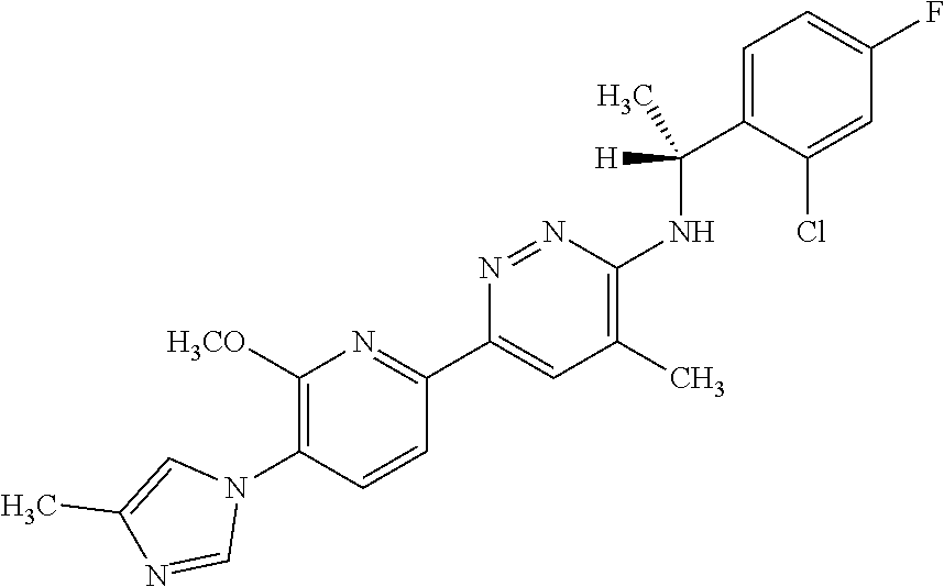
N1=NC(NC([H])(C)C2=CC=C(F)C=C2Cl)=C(C)C=C1C1=NC([H3CO])=C(N2C=C(C)N=C2)C=C1
